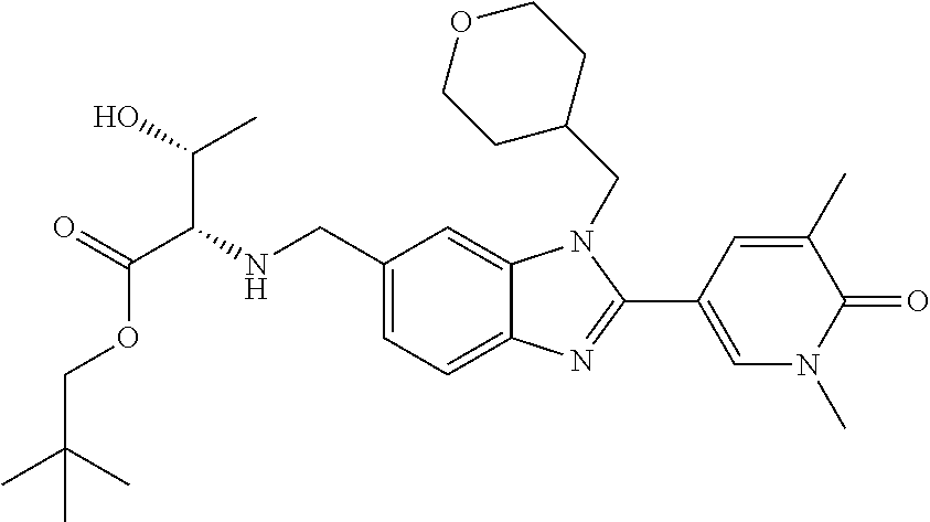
C1(CNC(C(=O)OCC(C)(C)C)C(C)O)=CC=C2C(=C1)N(CC1CCOCC1)C(C1=CN(C)C(=O)C(C)=C1)=N2
